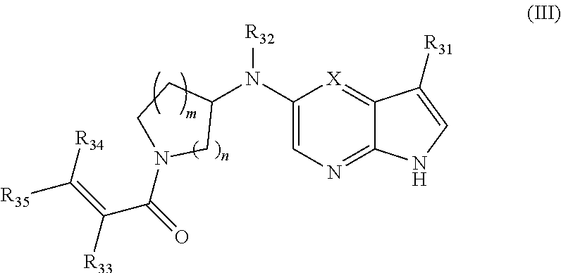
C1(N(C2CCN(C(C([R33])=C([R35])[R34])=O)C2)[R32])=CN=C2C(=[X]1)C([R31])=CN2
